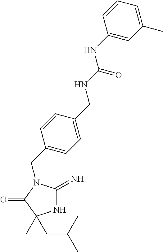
N1C(=N)N(CC2=CC=C(CNC(NC3=CC(C)=CC=C3)=O)C=C2)C(=O)C1(C)CC(C)C
